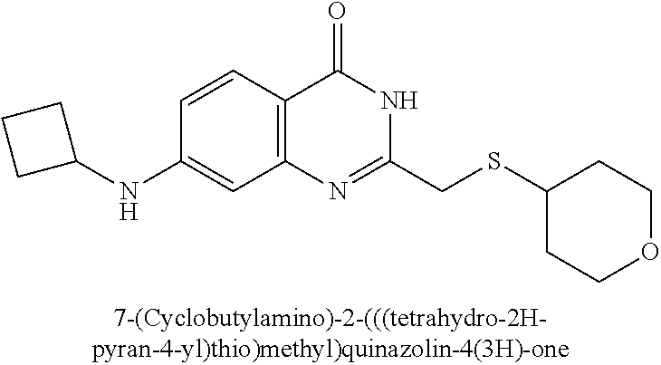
C1(NC2CCC2)=CC2=C(C=C1)C(=O)NC(CSC1CCOCC1)=N2
